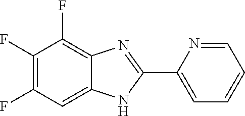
C1(F)=C(F)C=C2C(=C1F)N=C(C1=CC=CC=N1)N2
